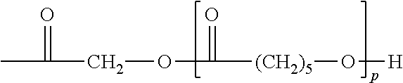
O(C([(CH2)5]O[H])=O)CC(C)=O
